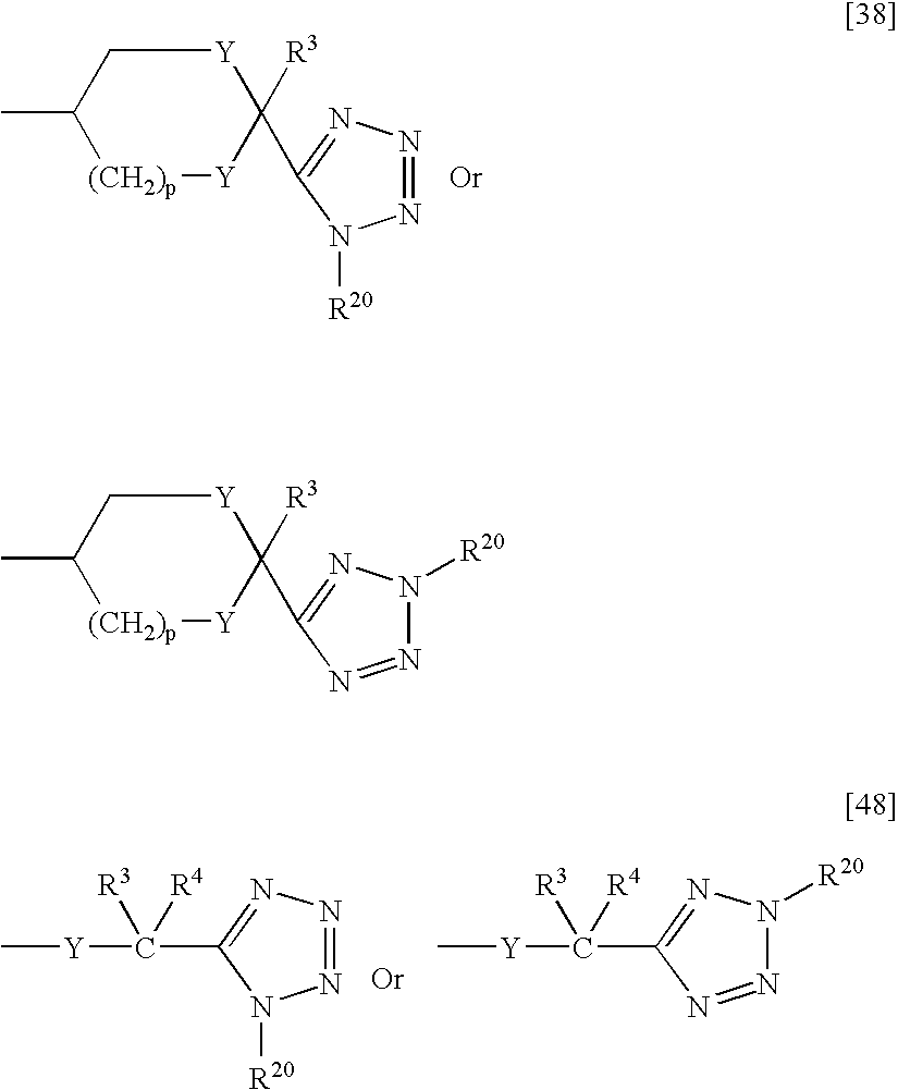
C1(C)[(CH2)p][Y]C([R3])(C2=NN=NN2[R20])[Y]C1.[Y](C([R3])([R4])C1=NN=NN1[R20])C.[Y](C([R3])([R4])C1=NN([R20])N=N1)C.C1(C)[(CH2)p][Y]C([R3])(C2=NN([R20])N=N2)[Y]C1
